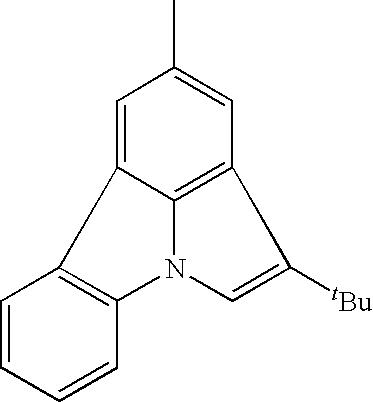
C1=C2C3=C(C=C1C)C([tBu])=CN3C1=C2C=CC=C1
